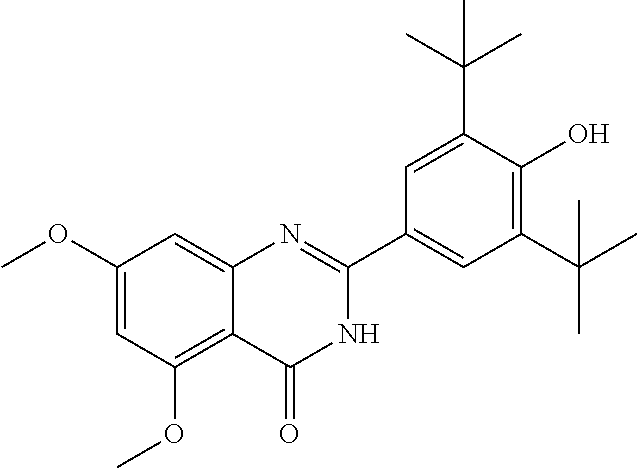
C1(OC)=CC(OC)=C2C(=C1)N=C(C1=CC(C(C)(C)C)=C(O)C(C(C)(C)C)=C1)NC2=O
